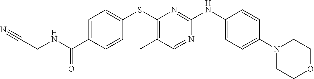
C1=C(C(NCC#N)=O)C=CC(SC2=C(C)C=NC(NC3=CC=C(N4CCOCC4)C=C3)=N2)=C1
